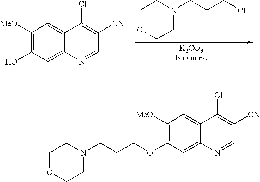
C1([MeO])=C(O)C=C2C(=C1)C(Cl)=C([CN])C=N2.[K2CO3butanone].N1(CCCCl)CCOCC1.C1([MeO])=C(OCCCN2CCOCC2)C=C2C(=C1)C(Cl)=C([CN])C=N2
